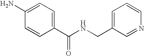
C1(C(NCC2=CC=CN=C2)=O)=CC=C(N)C=C1
